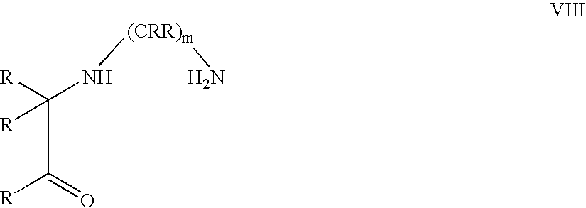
C(C([R])([R])N[(CRR)m]N)([R])=O
